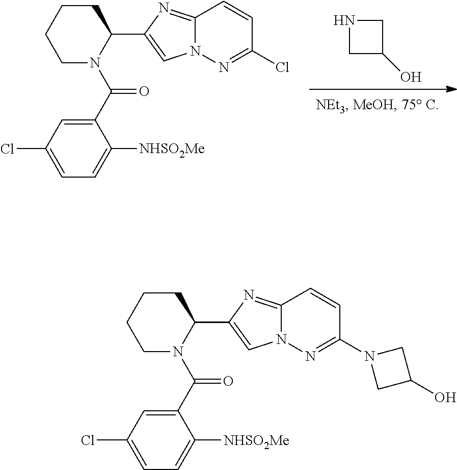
C1C(O)CN1.C1CCCC(C2=CN3C(=N2)C=CC(Cl)=N3)N1C(=O)C1=CC(Cl)=CC=C1[NHSO2Me].C1CCCC(C2=CN3C(=N2)C=CC(N2CC(O)C2)=N3)N1C(=O)C1=CC(Cl)=CC=C1[NHSO2Me]
